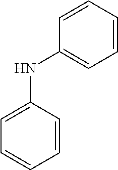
C1=CC(NC2=CC=CC=C2)=CC=C1
